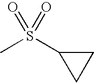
CS(C1CC1)(=O)=O
